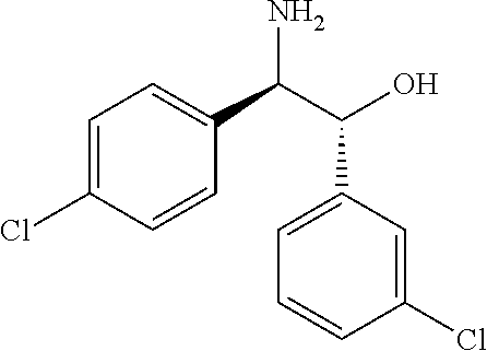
C1=C(Cl)C=CC(C(C(O)C2=CC=CC(Cl)=C2)N)=C1
